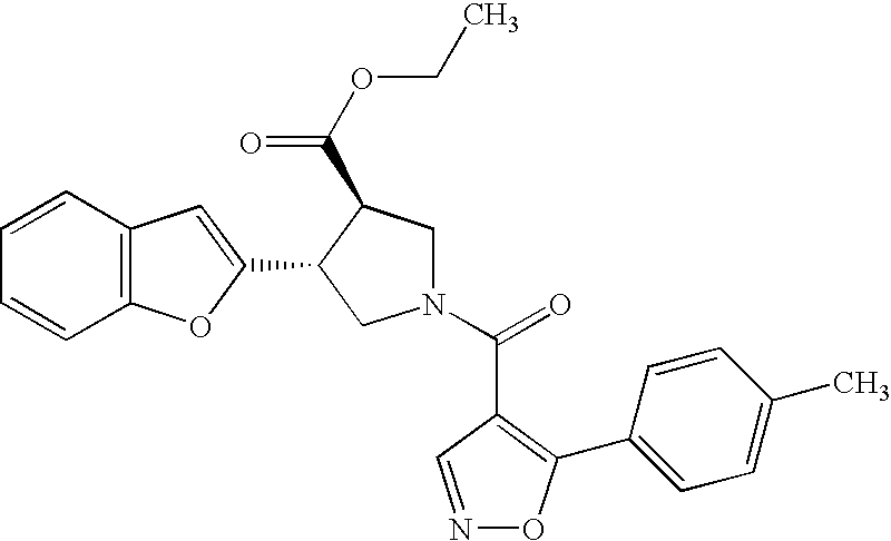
N1(C(=O)C2=C(C3=CC=C(C)C=C3)ON=C2)CC(C(OCC)=O)C(C2=CC3=C(O2)C=CC=C3)C1
